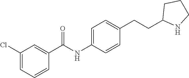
C1(Cl)=CC=CC(C(NC2=CC=C(CCC3NCCC3)C=C2)=O)=C1
